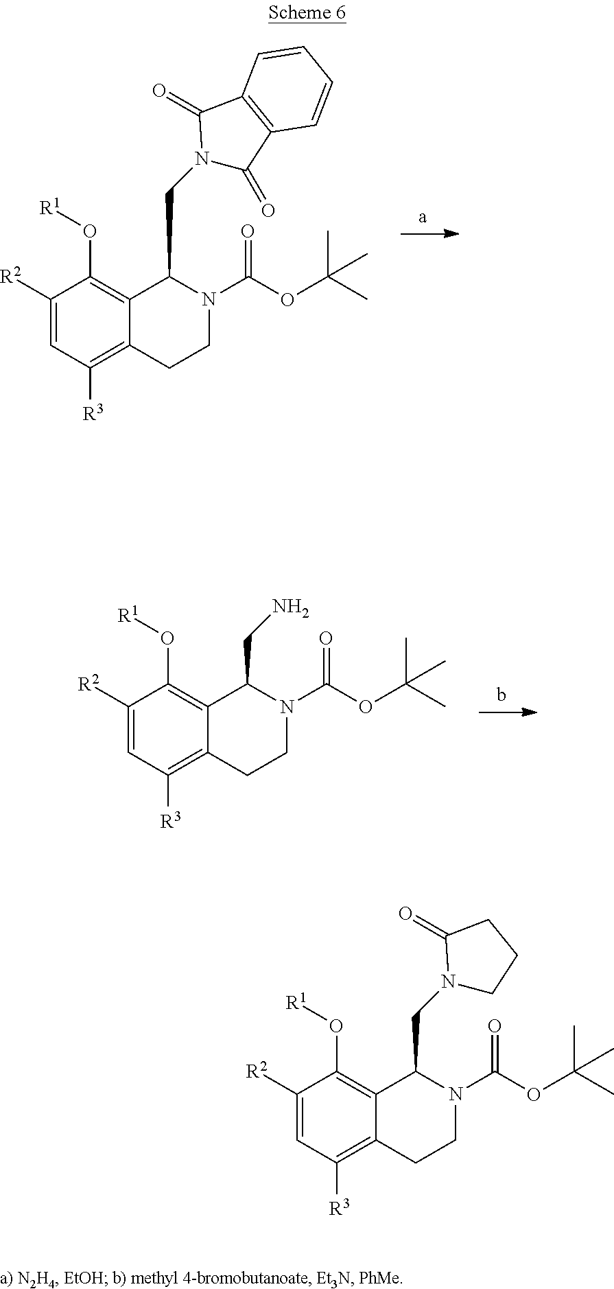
C1([R2])=CC([R3])=C2C(=C1O[R1])C(CN1C(=O)C3=C(C1=O)C=CC=C3)N(C(OC(C)(C)C)=O)CC2.C1([R2])=CC([R3])=C2C(=C1O[R1])C(CN1CCCC1=O)N(C(OC(C)(C)C)=O)CC2.C1([R2])=CC([R3])=C2C(=C1O[R1])C(CN)N(C(OC(C)(C)C)=O)CC2
